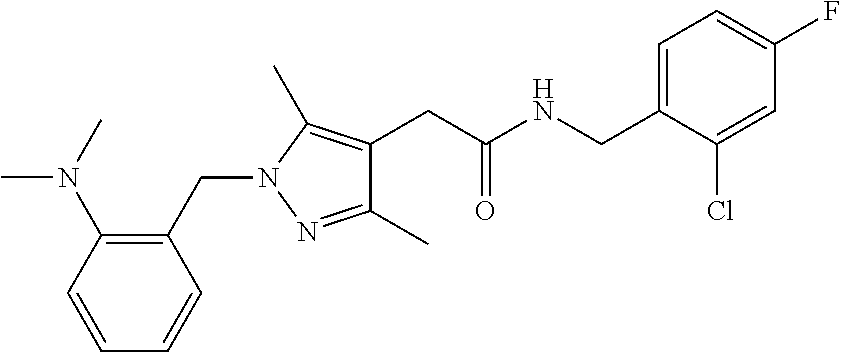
C1=C(CNC(CC2=C(C)N(CC3=C(N(C)C)C=CC=C3)N=C2C)=O)C(Cl)=CC(F)=C1
